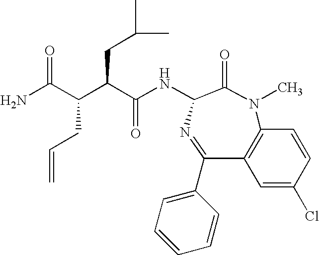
C12=C(C(C3=CC=CC=C3)=NC(NC(C(C(C(N)=O)CC=C)CC(C)C)=O)C(=O)N1C)C=C(Cl)C=C2
